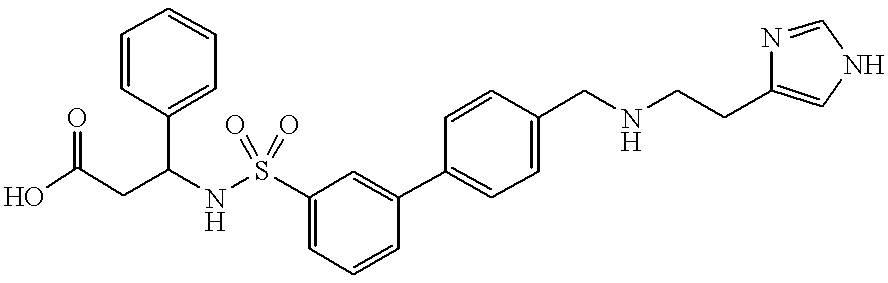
C(C(NS(C1=CC=CC(C2=CC=C(CNCCC3=CNC=N3)C=C2)=C1)(=O)=O)C1=CC=CC=C1)C(O)=O
